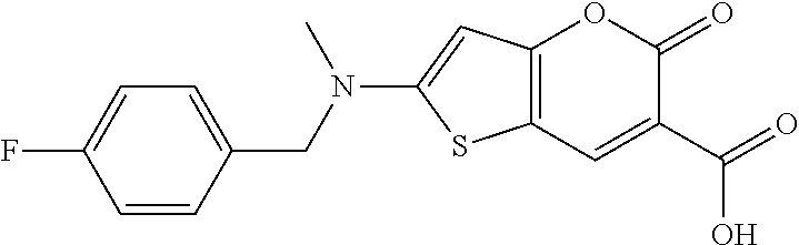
C12=C(C=C(C(=O)O)C(=O)O1)SC(N(CC1=CC=C(F)C=C1)C)=C2
